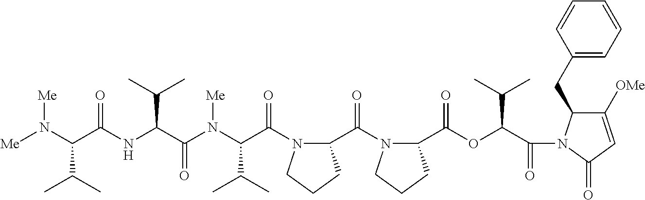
[Me]N(C(C(NC(C(N(C(C(N1C(C(N2C(C(OC(C(N3C(CC4=CC=CC=C4)C([OMe])=CC3=O)=O)C(C)C)=O)CCC2)=O)CCC1)=O)C(C)C)[Me])=O)C(C)C)=O)C(C)C)[Me]
